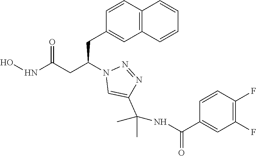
C1(CC(CC(NO)=O)N2C=C(C(NC(C3=CC(F)=C(F)C=C3)=O)(C)C)N=N2)=CC2=C(C=C1)C=CC=C2
